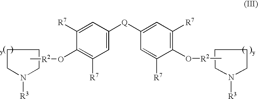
C1CN([R3])CC1.N1([R3])CCCC1.C[R2]OC1=C([R7])C=C([Q]C2=CC([R7])=C(O[R2]C)C([R7])=C2)C=C1[R7]
